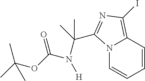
N12C=CC=CC1=C(I)N=C2C(N(C(OC(C)(C)C)=O)[H])(C)C
